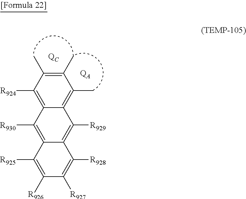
C1(C)=C(C)C([R924])=C2C(=C1C)C([R929])=C1C(=C2[R930])C([R925])=C([R926])C([R927])=C1[R928].[QC].[QA]
